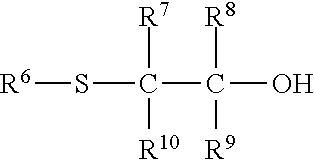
[R6]SC(C(O)([R8])[R9])([R7])[R10]
